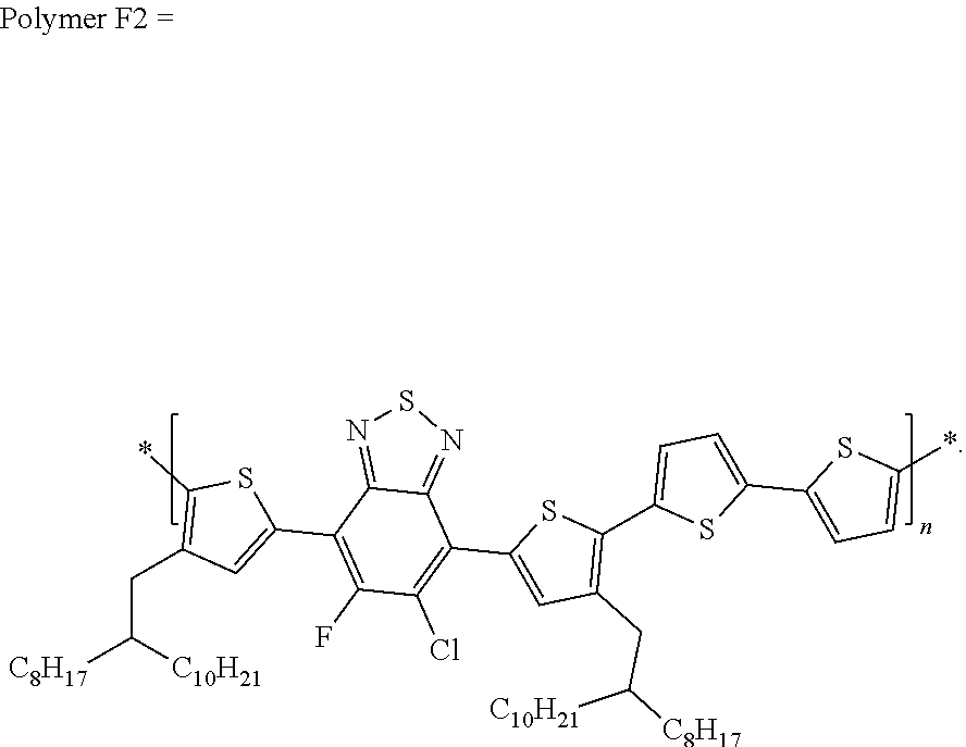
C1(C2=CC=C(C3=CC=C(*)S3)S2)=C(CC([C8H17])[C10H21])C=C(C2=C(Cl)C(F)=C(C3=CC(CC([C8H17])[C10H21])=C(*)S3)C3=NSN=C23)S1
